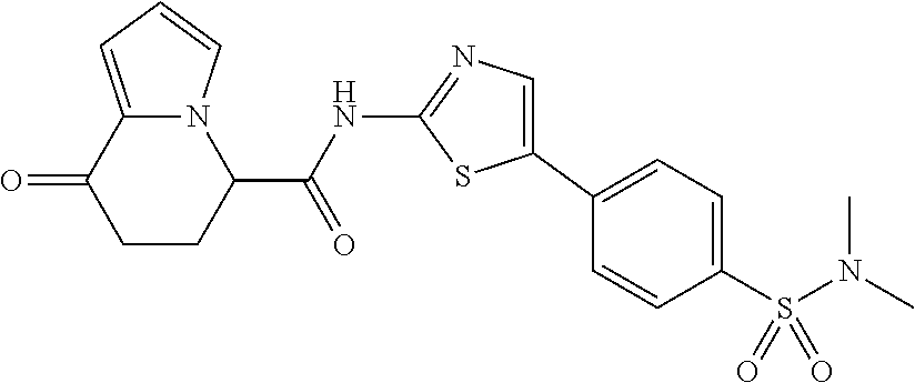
C1CC(C(NC2=NC=C(C3=CC=C(S(N(C)C)(=O)=O)C=C3)S2)=O)N2C(=CC=C2)C1=O
